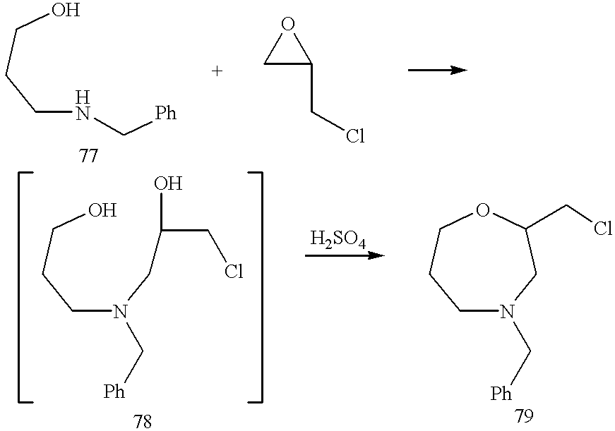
C([Ph])NCCCO.C1C(CCl)O1.C(Cl)C(CN(C[Ph])CCCO)O.C1N(C[Ph])CC(CCl)OCC1
